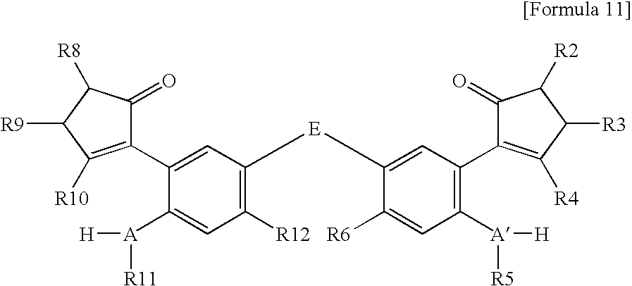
C1(C2=CC([E]C3=CC(C4=C([R4])C([R3])C([R2])C4=O)=C([A]([R5])[H])C=C3[R6])=C([R12])C=C2[A]([R11])[H])=C([R10])C([R9])C([R8])C1=O
